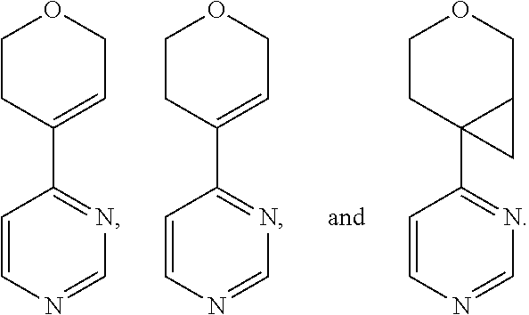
C1=CN=CN=C1C1=CCOCC1.C1=CN=CN=C1C1=CCOCC1.C1=CN=CN=C1C12C(COCC1)C2
